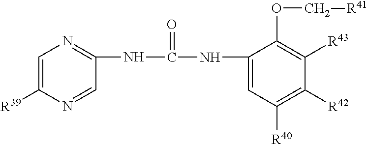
C1=C([R39])N=CC(NC(NC2=CC([R40])=C([R42])C([R43])=C2OC[R41])=O)=N1
